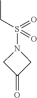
CCS(=O)(=O)N1CC(=O)C1
